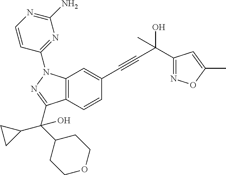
C12=C(C=CC(C#CC(O)(C)C3=NOC(C)=C3)=C1)C(C(C1CCOCC1)(C1CC1)O)=NN2C1=NC(N)=NC=C1
